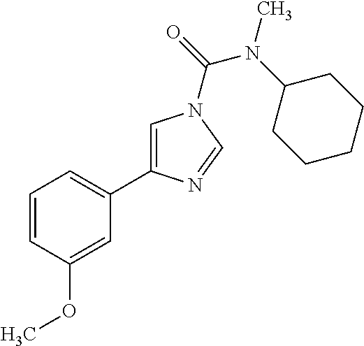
C1=CC(OC)=CC(C2=CN(C(N(C)C3CCCCC3)=O)C=N2)=C1
